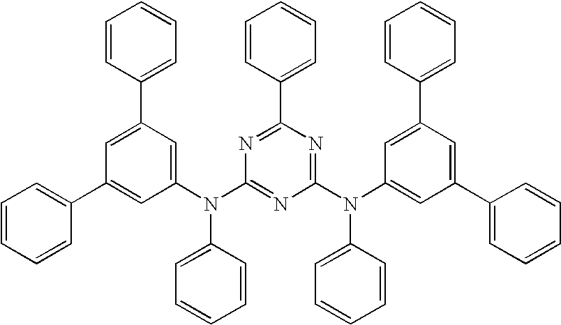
C1=C(C2=CC=CC=C2)C=C(N(C2=NC(N(C3=CC(C4=CC=CC=C4)=CC(C4=CC=CC=C4)=C3)C3=CC=CC=C3)=NC(C3=CC=CC=C3)=N2)C2=CC=CC=C2)C=C1C1=CC=CC=C1
